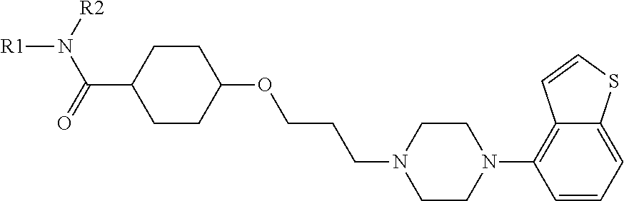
[R2]N(C(=O)C1CCC(OCCCN2CCN(C3=C4C(=CC=C3)SC=C4)CC2)CC1)[R1]
